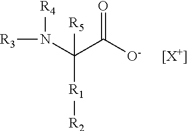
[R1](C(N([R3])[R4])(C([O-])=O)[R5])[R2].[[X+]]
